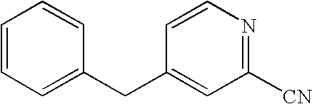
C1=CC=C(CC2=CC([CN])=NC=C2)C=C1
